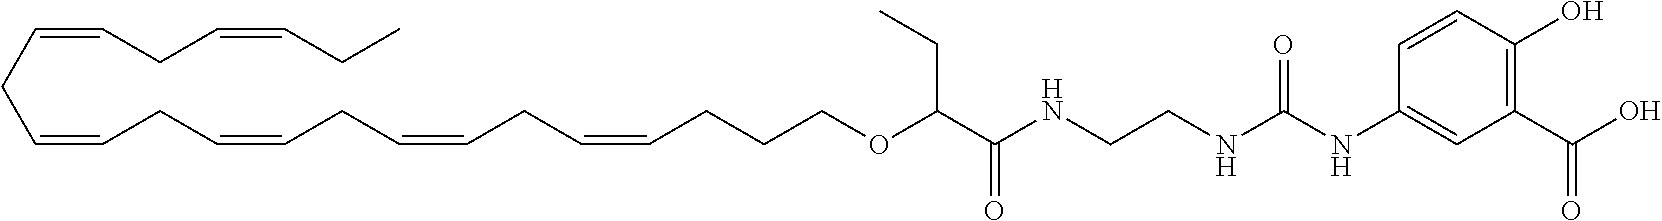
O=C(NCCNC(NC1=CC(C(O)=O)=C(O)C=C1)=O)C(OCCCC=CCC=CCC=CCC=CCC=CCC=CCC)CC
